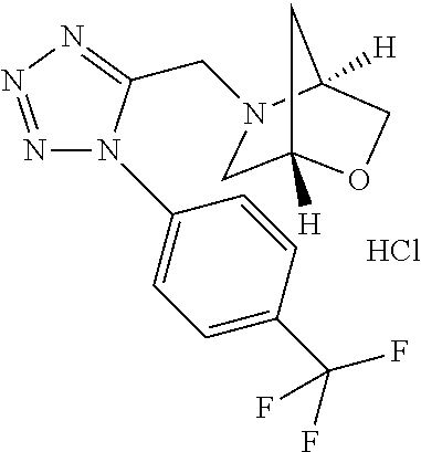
N1=NN=C(CN2CC3([H])CC2([H])CO3)N1C1=CC=C(C(F)(F)F)C=C1.Cl
